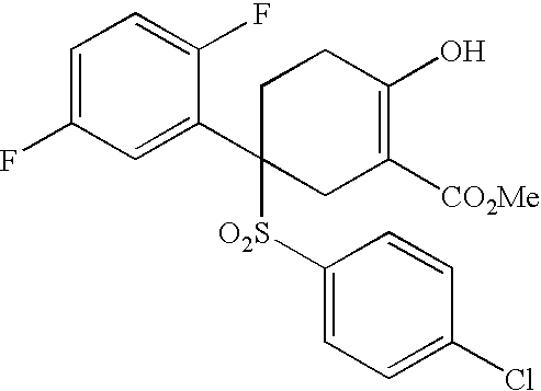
C1=C(F)C=C(C2([O2S]C3=CC=C(Cl)C=C3)CC([CO2Me])=C(O)CC2)C(F)=C1
